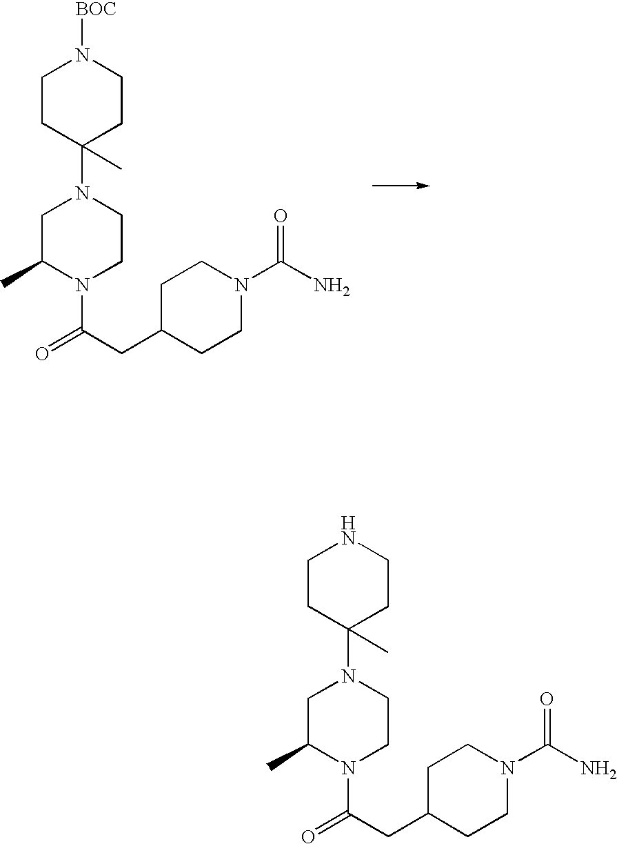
C1CC(N2CC(C)N(C(CC3CCN(C(N)=O)CC3)=O)CC2)(C)CCN1[BOC].C1CC(N2CC(C)N(C(CC3CCN(C(N)=O)CC3)=O)CC2)(C)CCN1
